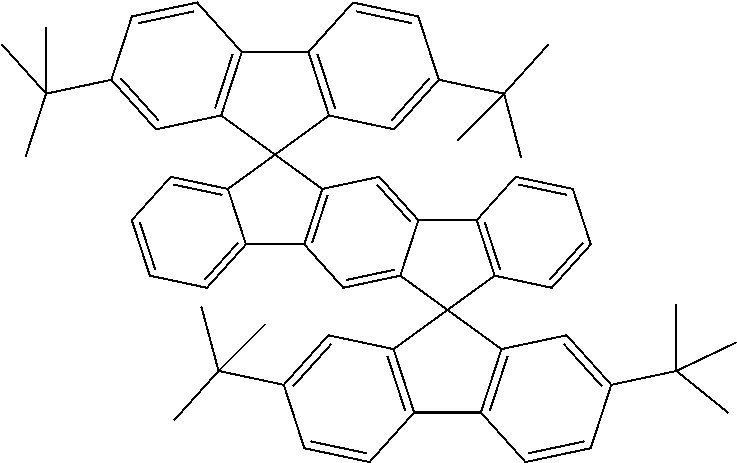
C12=CC=CC=C1C1(C3=C2C=C2C(=C3)C3=C(C24C2=C(C5=C4C=C(C(C)(C)C)C=C5)C=CC(C(C)(C)C)=C2)C=CC=C3)C2=C(C3=C1C=C(C(C)(C)C)C=C3)C=CC(C(C)(C)C)=C2
